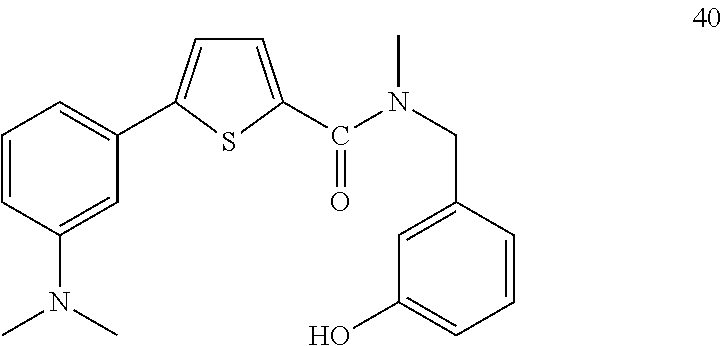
C1=C(C(N(CC2=CC(O)=CC=C2)C)=O)SC(C2=CC=CC(N(C)C)=C2)=C1
